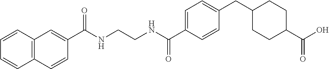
C1=CC(C(NCCNC(C2=CC3=C(C=C2)C=CC=C3)=O)=O)=CC=C1CC1CCC(C(O)=O)CC1
